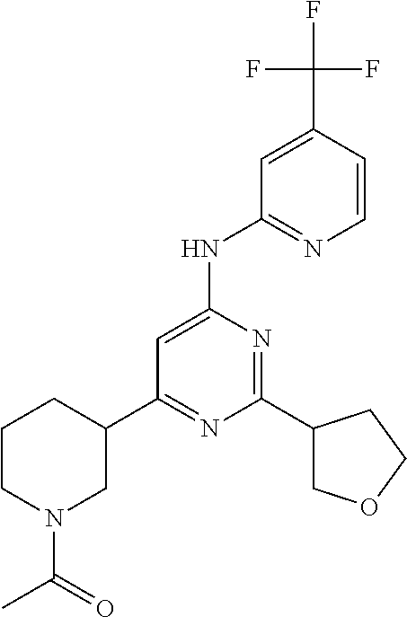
C1(C2CN(C(C)=O)CCC2)=NC(C2COCC2)=NC(NC2=NC=CC(C(F)(F)F)=C2)=C1
